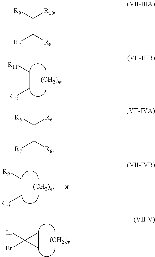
C(=C[R12])[R11].C(=C[R10])[R9].C1CC1([Li])Br.C(=C([R8])[R7])([R10])[R9].C(=C([R8])[R7])([R6])[R5]
